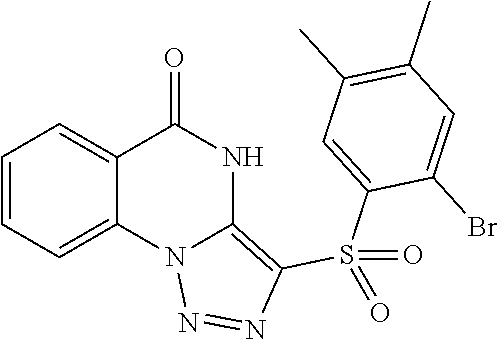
C1=CC=C2C(=C1)N1C(=C(S(C3=CC(C)=C(C)C=C3Br)(=O)=O)N=N1)NC2=O
